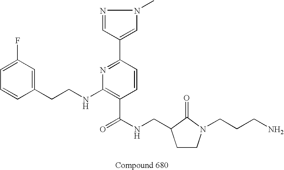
C1=CC(CCNC2=C(C(NCC3CCN(CCCN)C3=O)=O)C=CC(C3=CN(C)N=C3)=N2)=CC(F)=C1
